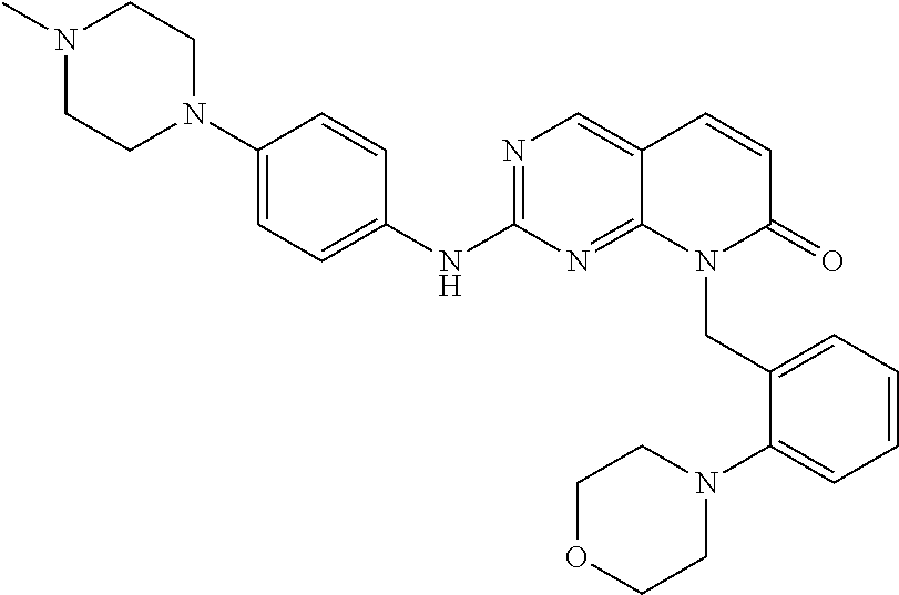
N1(C)CCN(C2=CC=C(NC3=NC=C4C(=N3)N(CC3=CC=CC=C3N3CCOCC3)C(=O)C=C4)C=C2)CC1
